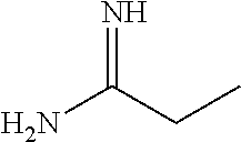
NC(CC)=N
